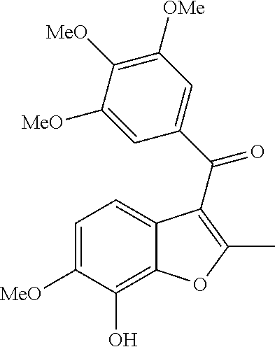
C12=C(O)C([MeO])=CC=C1C(C(=O)C1=CC([OMe])=C([MeO])C([MeO])=C1)=C(C)O2
